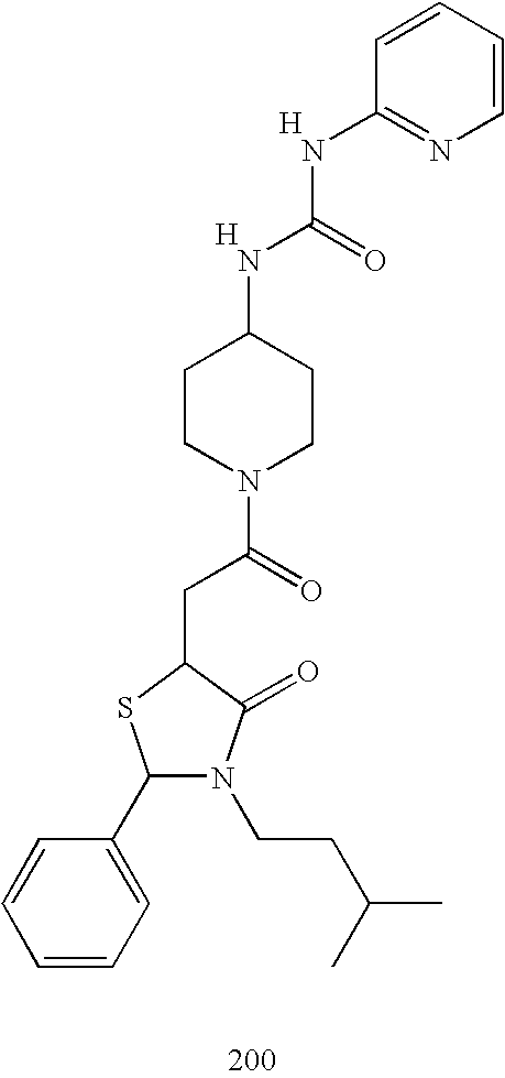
C1(C2=CC=CC=C2)N(CCC(C)C)C(=O)C(CC(N2CCC(NC(=O)NC3=NC=CC=C3)CC2)=O)S1.[H].[H]
